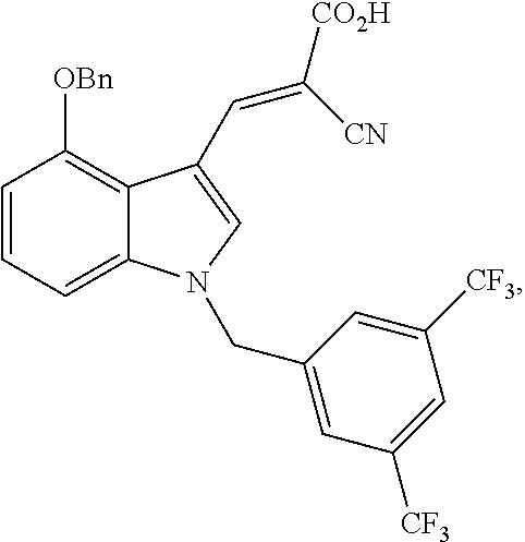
C1=CC=C2C(=C1[OBn])C(C=C([CO2H])[CN])=CN2CC1=CC([CF3])=CC([CF3])=C1
